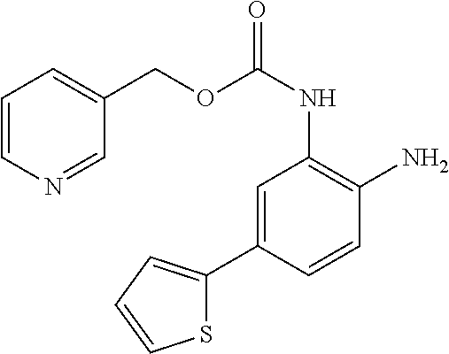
C1(COC(NC2=C(N)C=CC(C3=CC=CS3)=C2)=O)=CC=CN=C1
